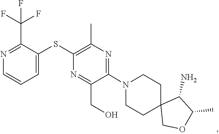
C1CN(C2=NC(C)=C(SC3=CC=CN=C3C(F)(F)F)N=C2CO)CCC12COC(C)C2N
